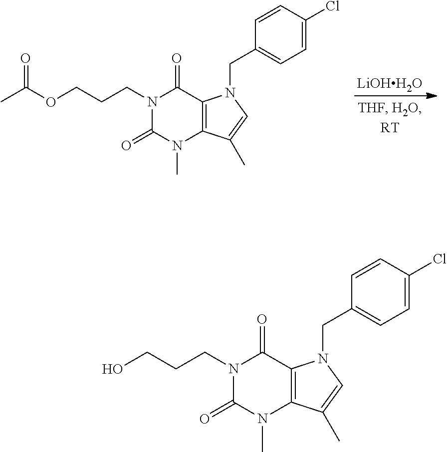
[LiOHH2O].N1(CCCOC(C)=O)C(=O)N(C)C2=C(C1=O)N(CC1=CC=C(Cl)C=C1)C=C2C.N1(CCCO)C(=O)N(C)C2=C(C1=O)N(CC1=CC=C(Cl)C=C1)C=C2C
